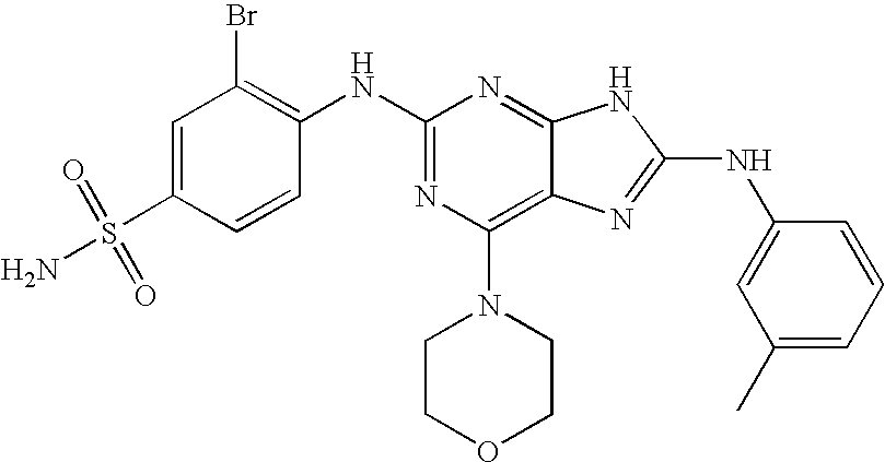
C1=C(S(N)(=O)=O)C=CC(NC2=NC(N3CCOCC3)=C3C(=N2)NC(NC2=CC(C)=CC=C2)=N3)=C1Br
